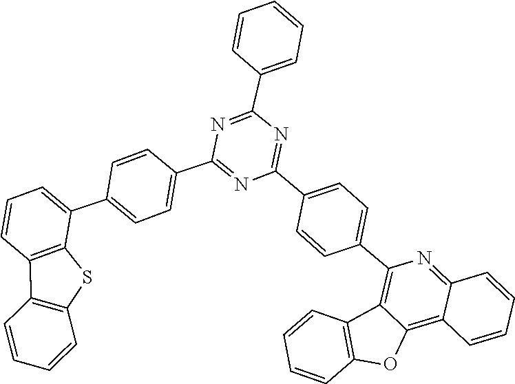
C1=CC2=C(C=C1)C1=C(C3=CC=C(C4=NC(C5=CC=CC=C5)=NC(C5=CC=C(C6=CC=CC7=C6SC6=C7C=CC=C6)C=C5)=N4)C=C3)N=C3C(=C1O2)C=CC=C3
